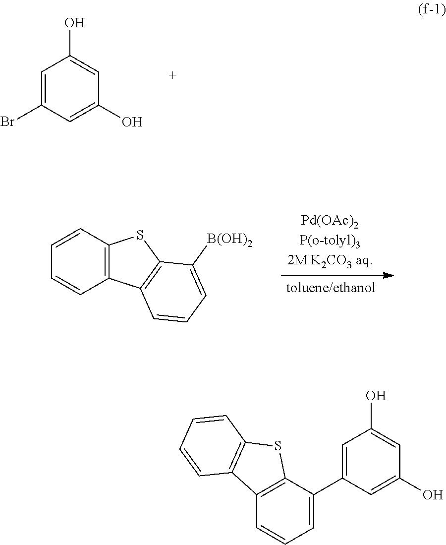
C1=C(Br)C=C(O)C=C1O.C1=CC=CC2=C1SC1=C2C=CC=C1[B(OH)2].C1=C(C2=CC=CC3=C2SC2=C3C=CC=C2)C=C(O)C=C1O
